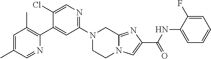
N1(C2=NC=C(Cl)C(C3=C(C)C=C(C)C=N3)=C2)CCN2C(=NC(C(=O)NC3=CC=CC=C3F)=C2)C1
